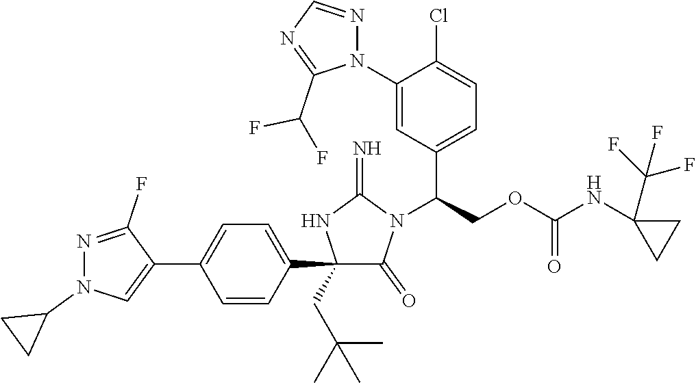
C1(C2=CC=C(C3=CN(C4CC4)N=C3F)C=C2)(CC(C)(C)C)C(=O)N(C(COC(NC2(C(F)(F)F)CC2)=O)C2=CC=C(Cl)C(N3N=CN=C3C(F)F)=C2)C(=N)N1
